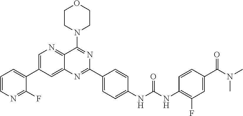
C1=C(C2=CC=CN=C2F)C=C2C(=N1)C(N1CCOCC1)=NC(C1=CC=C(NC(NC3=C(F)C=C(C(N(C)C)=O)C=C3)=O)C=C1)=N2
